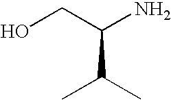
OCC(N)C(C)C
